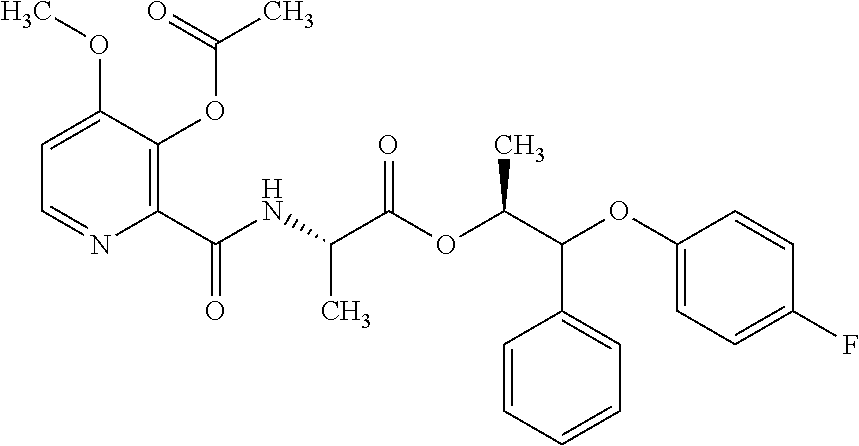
C1=C(OC)C(OC(C)=O)=C(C(NC(C(OC(C(C2=CC=CC=C2)OC2=CC=C(F)C=C2)C)=O)C)=O)N=C1
